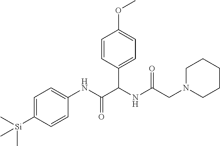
C(C(NC(C(NC1=CC=C([Si](C)(C)C)C=C1)=O)C1=CC=C(OC)C=C1)=O)N1CCCCC1
